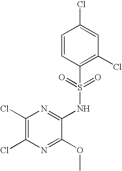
C1(Cl)=C(Cl)N=C(OC)C(NS(C2=C(Cl)C=C(Cl)C=C2)(=O)=O)=N1
